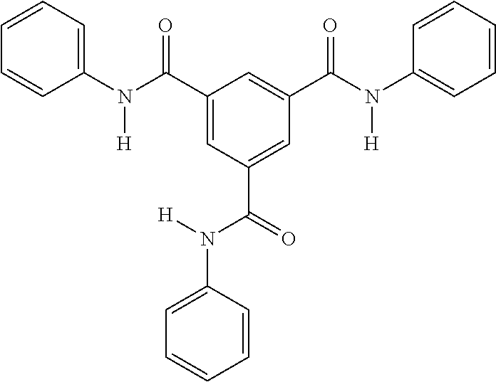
C1=CC=C(N(C(C2=CC(C(=O)N(C3=CC=CC=C3)[H])=CC(C(N(C3=CC=CC=C3)[H])=O)=C2)=O)[H])C=C1
